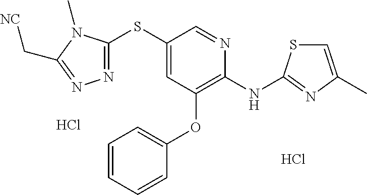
C1=CC=CC(OC2=C(NC3=NC(C)=CS3)N=CC(SC3=NN=C(C[NC])N3C)=C2)=C1.Cl.Cl
